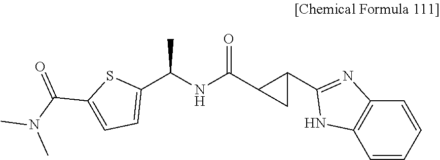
C(NC(C1C(C2=NC3=C(C=CC=C3)N2)C1)=O)(C)C1=CC=C(C(N(C)C)=O)S1
